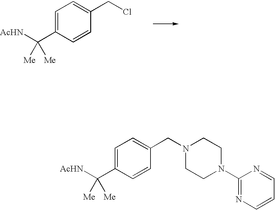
[AcHN]C(C1=CC=C(CN2CCN(C3=NC=CC=N3)CC2)C=C1)([Me])[Me].[AcHN]C(C1=CC=C(CCl)C=C1)([Me])[Me]
